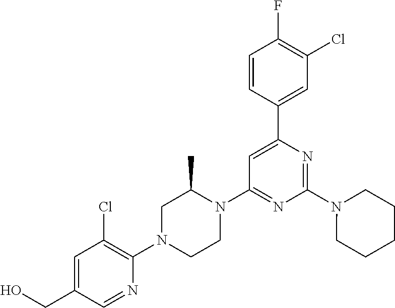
N1(C2=NC(C3=CC(Cl)=C(F)C=C3)=CC(N3C(C)CN(C4=C(Cl)C=C(CO)C=N4)CC3)=N2)CCCCC1
